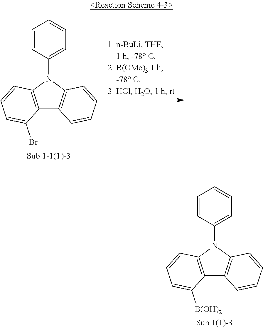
C12=C(N(C3=CC=CC=C3)C3=C1C=CC=C3)C=CC=C2Br.C12=C(N(C3=CC=CC=C3)C3=C1C=CC=C3)C=CC=C2[B(OH)2]
